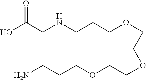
O=C(CNCCCOCCOCCOCCCN)O
